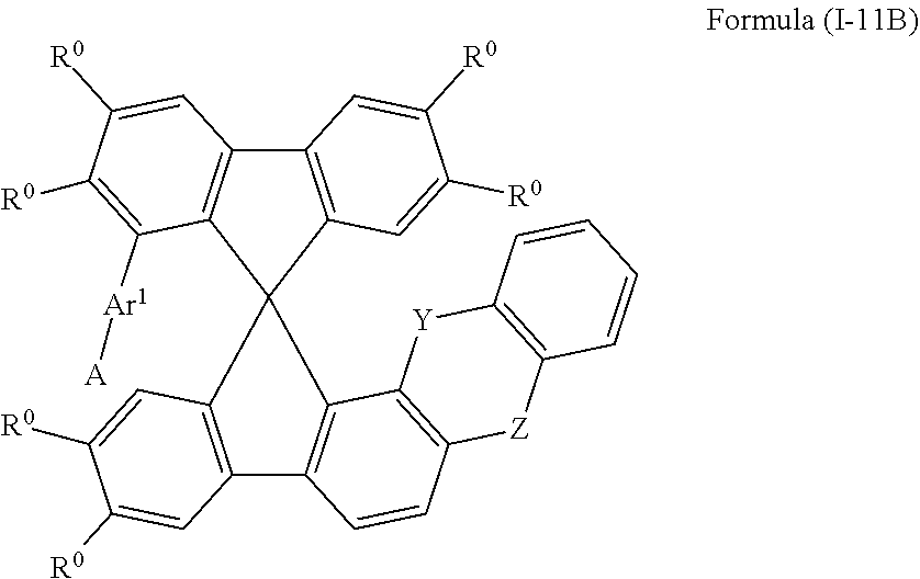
C12=C(C3(C4=C1C=C([R0])C([R0])=C4[Ar1][A])C1=C(C4=C3C3=C(C=C4)[Z]C4=C([Y]3)C=CC=C4)C=C([R0])C([R0])=C1)C=C([R0])C([R0])=C2
